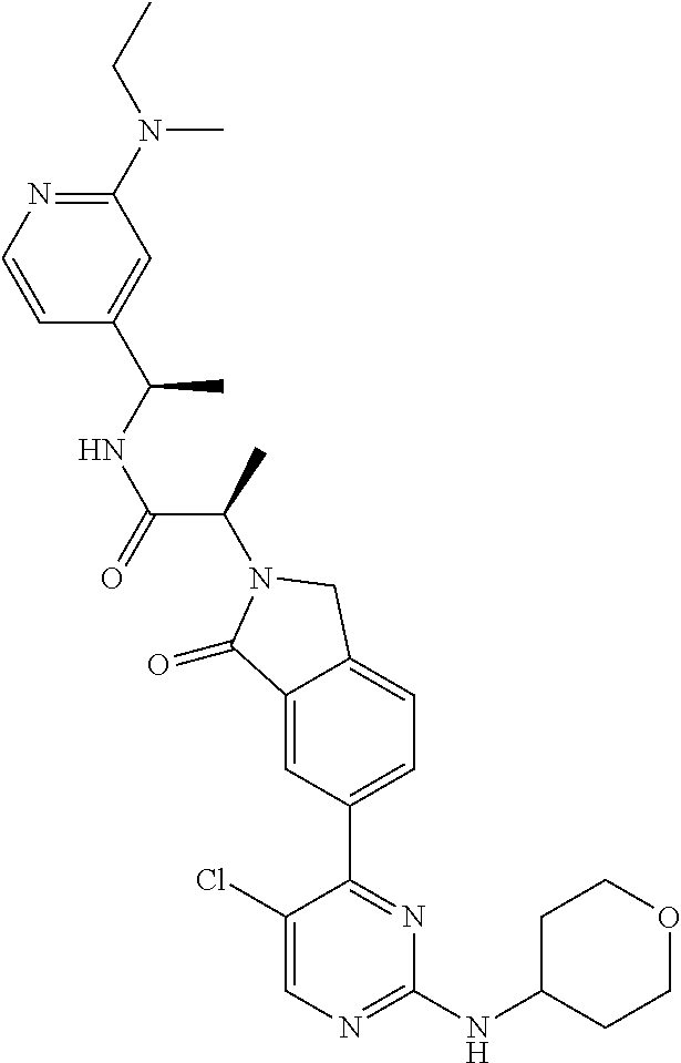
C1(=O)C2=CC(C3=NC(NC4CCOCC4)=NC=C3Cl)=CC=C2CN1C(C(=O)NC(C1=CC(N(C)CC)=NC=C1)C)C
